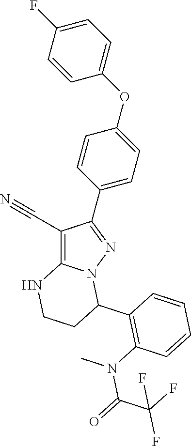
C1(C#N)=C2N(N=C1C1=CC=C(OC3=CC=C(F)C=C3)C=C1)C(C1=C(N(C(=O)C(F)(F)F)C)C=CC=C1)CCN2
